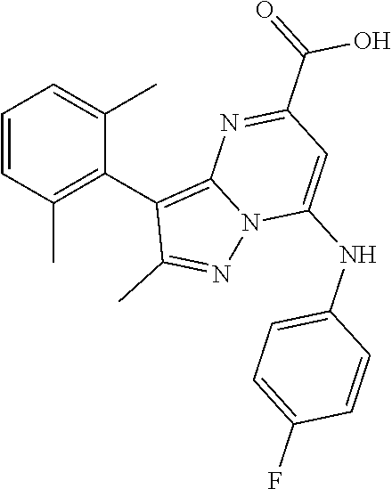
C1(C(=O)O)=NC2=C(C3=C(C)C=CC=C3C)C(C)=NN2C(NC2=CC=C(F)C=C2)=C1
